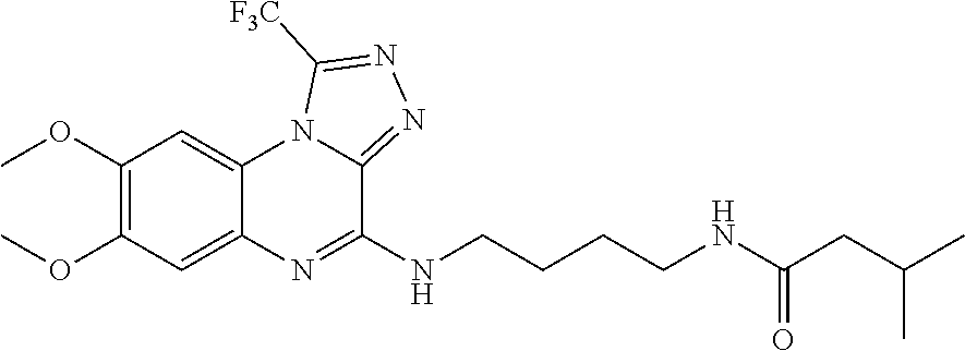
C1(OC)=C(OC)C=C2C(=C1)N=C(NCCCCNC(=O)CC(C)C)C1=NN=C([F3C])N21
